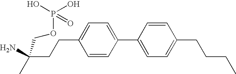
C(C1=CC=C(C2=CC=C(CCCC)C=C2)C=C1)CC(C)(N)COP(O)(O)=O
